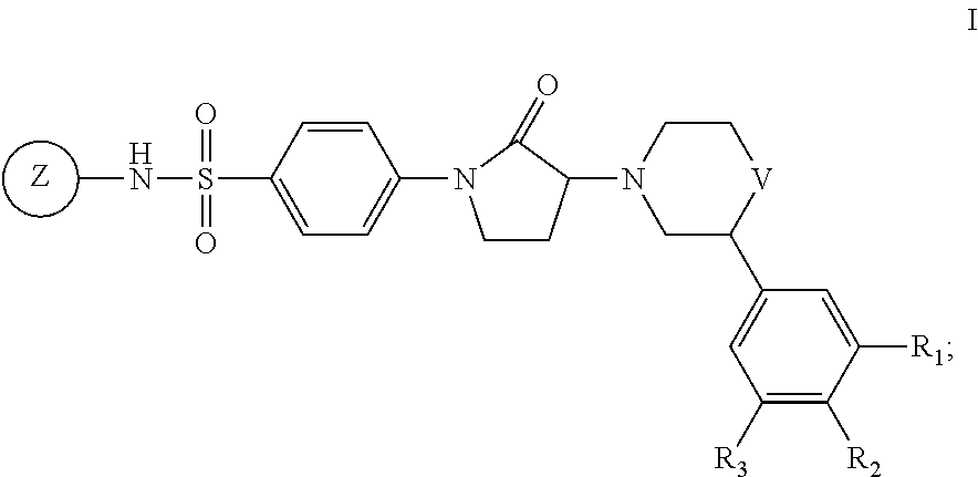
[Z].CNS(=O)(=O)C1=CC=C(N2CCC(N3CC(C4=CC([R3])=C([R2])C([R1])=C4)[V]CC3)C2=O)C=C1
